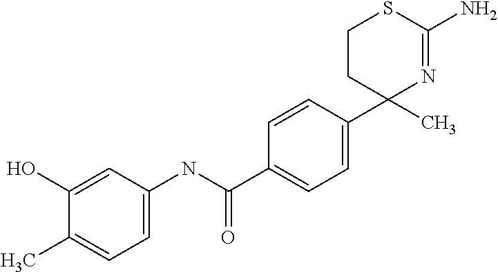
C1=CC(C2(C)N=C(N)SCC2)=CC=C1C(NC1=CC=C(C)C(O)=C1)=O
